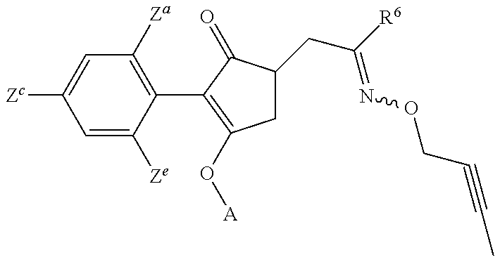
C1=C([Ze])C(C2=C(O[A])CC(CC(=NOCC#CC)[R6])C2=O)=C([Za])C=C1[Zc]
